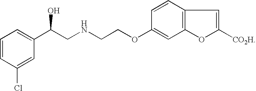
C1=CC(Cl)=CC(C(CNCCOC2=CC3=C(C=C2)C=C([CO2H])O3)O)=C1
